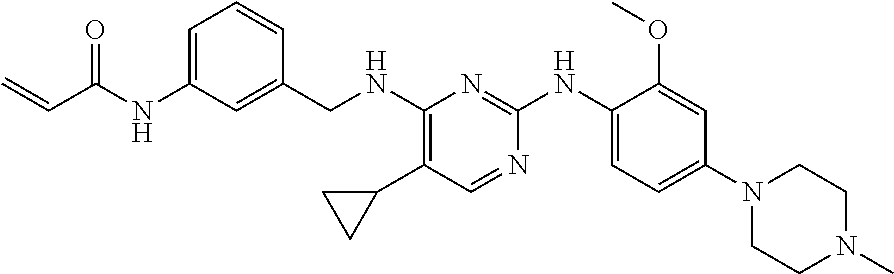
C1=C(NC(=O)C=C)C=C(CNC2=C(C3CC3)C=NC(NC3=CC=C(N4CCN(C)CC4)C=C3OC)=N2)C=C1
